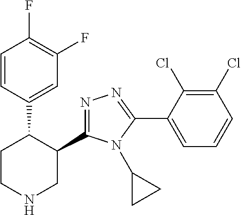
C1=CC(C2CCNCC2C2=NN=C(C3=CC=CC(Cl)=C3Cl)N2C2CC2)=CC(F)=C1F
